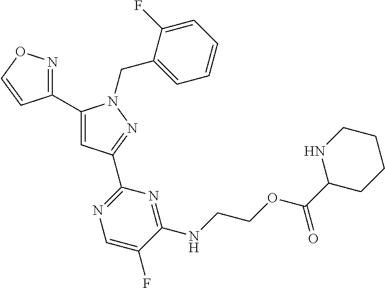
C1(C2=NOC=C2)=CC(C2=NC=C(F)C(NCCOC(C3CCCCN3)=O)=N2)=NN1CC1=CC=CC=C1F
